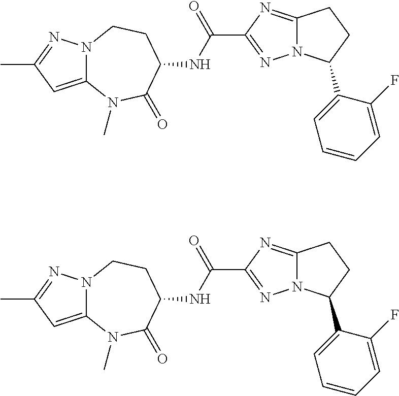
C1(C)=NN2C(=C1)N(C)C(=O)C(NC(C1=NN3C(=N1)CCC3C1=CC=CC=C1F)=O)CC2.C1(C)=NN2C(=C1)N(C)C(=O)C(NC(C1=NN3C(=N1)CCC3C1=CC=CC=C1F)=O)CC2
